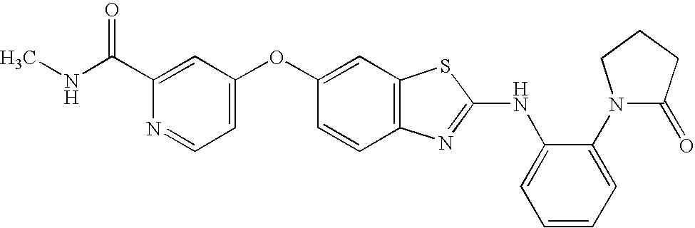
C1(C(=O)NC)=CC(OC2=CC3=C(C=C2)N=C(NC2=CC=CC=C2N2C(=O)CCC2)S3)=CC=N1
